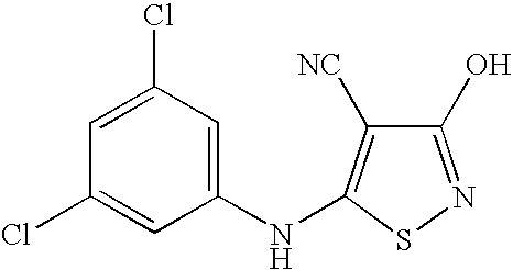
C1(O)=NSC(NC2=CC(Cl)=CC(Cl)=C2)=C1[NC]
